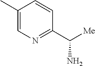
C1(C)=CN=C(C([Me])N)C=C1
